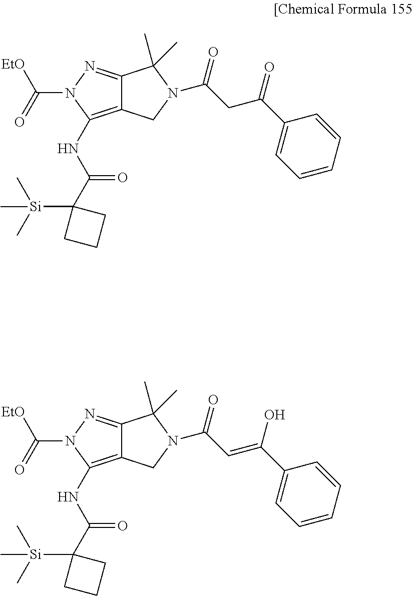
C12=NN(C(=O)[EtO])C(NC(C3([Si](C)(C)C)CCC3)=O)=C1CN(C(CC(C1=CC=CC=C1)=O)=O)C2(C)C.C12=NN(C(=O)[EtO])C(NC(C3([Si](C)(C)C)CCC3)=O)=C1CN(C(C=C(C1=CC=CC=C1)O)=O)C2(C)C
